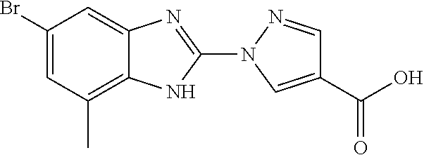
C1(Br)=CC(C)=C2C(=C1)N=C(N1C=C(C(=O)O)C=N1)N2
